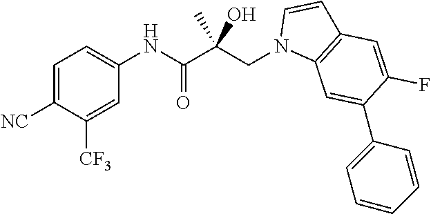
C1=C([NC])C([CF3])=CC(NC(C(CN2C3=C(C=C2)C=C(F)C(C2=CC=CC=C2)=C3)(O)C)=O)=C1
